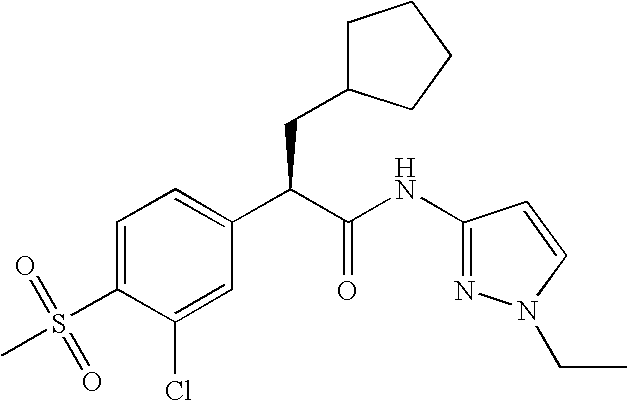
C1=C(S(=O)(C)=O)C(Cl)=CC(C(C(NC2=NN(CC)C=C2)=O)CC2CCCC2)=C1
